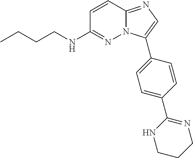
C1=CC2=NC=C(C3=CC=C(C4=NCCCN4)C=C3)N2N=C1NCCCC
